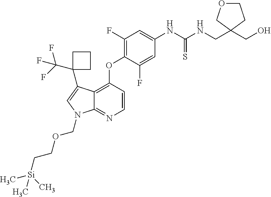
C1(F)=C(OC2=C3C(=NC=C2)N(COCC[Si](C)(C)C)C=C3C2(C(F)(F)F)CCC2)C(F)=CC(NC(=S)NCC2(CO)COCC2)=C1
